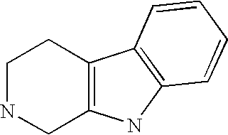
C1NCC2=C(C1)C1=C(N2)C=CC=C1
